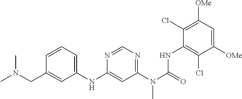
C1(Cl)=C([OMe])C=C([OMe])C(Cl)=C1NC(N(C1=NC=NC(NC2=CC=CC(CN(C)C)=C2)=C1)C)=O
